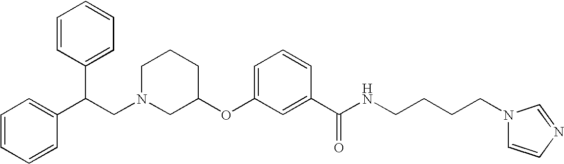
C1N(CC(C2=CC=CC=C2)C2=CC=CC=C2)CC(OC2=CC=CC(C(NCCCCN3C=CN=C3)=O)=C2)CC1
